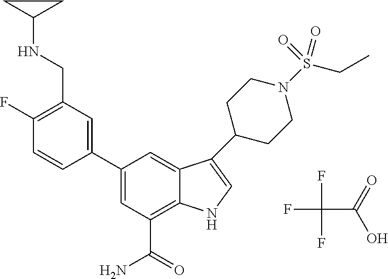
FC(C(=O)O)(F)F.C1(F)=C(CNC2CC2)C=C(C2=CC(C(=O)N)=C3C(=C2)C(C2CCN(S(CC)(=O)=O)CC2)=CN3)C=C1
